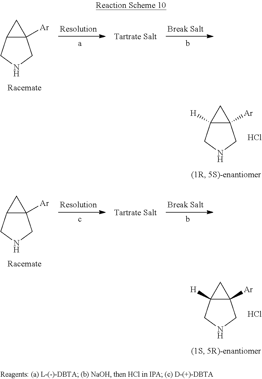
C12([Ar])C([H])(CNC1)C2.Cl.C12([Ar])C(CNC1)C2.C12([Ar])C(CNC1)C2.C12([Ar])C([H])(CNC1)C2.Cl
